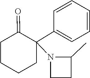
C1(C2(N3CCC3C)CCCCC2=O)=CC=CC=C1
